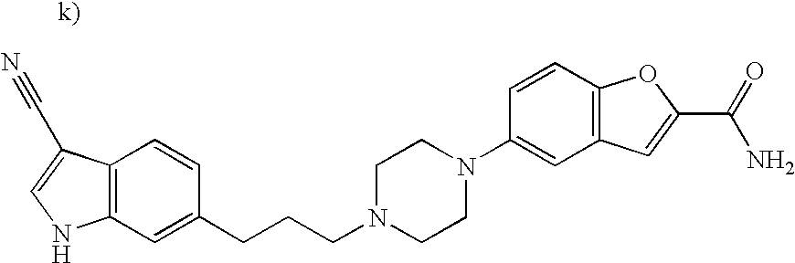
C12=C(C=C(CCCN3CCN(C4=CC5=C(C=C4)OC(C(=O)N)=C5)CC3)C=C1)NC=C2C#N
